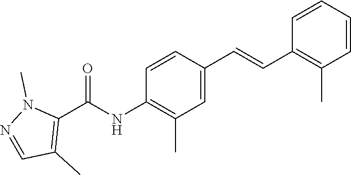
C1(C=CC2=C(C)C=CC=C2)=CC(C)=C(NC(C2=C(C)C=NN2C)=O)C=C1
